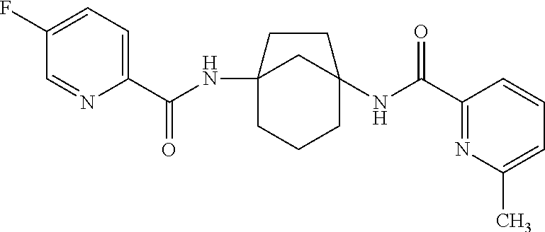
C12(NC(C3=CC=C(F)C=N3)=O)CCCC(NC(C3=NC(C)=CC=C3)=O)(C1)CC2
